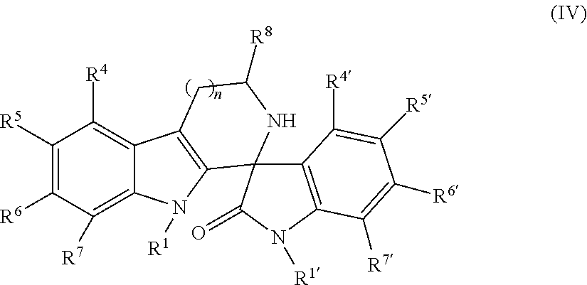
C1([R5])=C([R6])C([R7])=C2C(=C1[R4])C1=C(N2[R1])C2(C3=C(N([R1])C2=O)C([R7])=C([R6])C([R5])=C3[R4])NC([R8])C1
